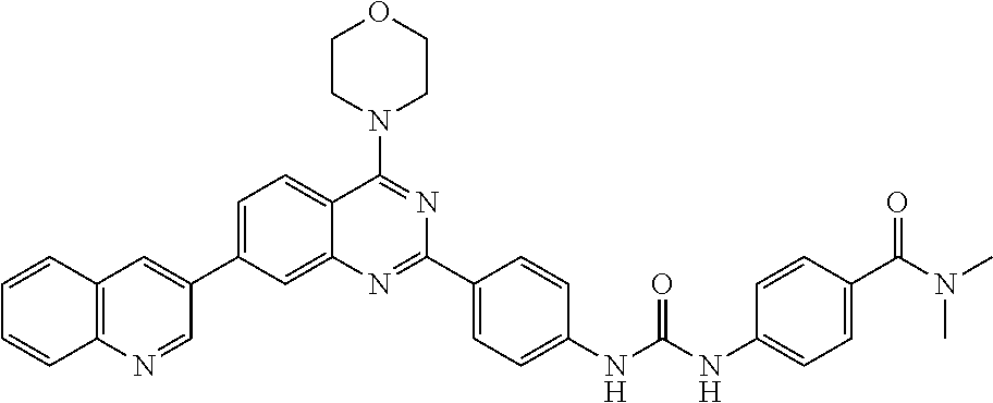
C1=C(C2=CC3=C(N=C2)C=CC=C3)C=C2C(=C1)C(N1CCOCC1)=NC(C1=CC=C(NC(NC3=CC=C(C(N(C)C)=O)C=C3)=O)C=C1)=N2
